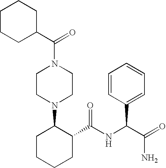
C1(C(N2CCN(C3CCCCC3C(NC(C(=O)N)C3=CC=CC=C3)=O)CC2)=O)CCCCC1
